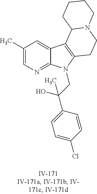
C1(C)=CN=C2C(=C1)C1=C(N2CC(C2=CC=C(Cl)C=C2)(O)C)CCN2C1CCCC2
